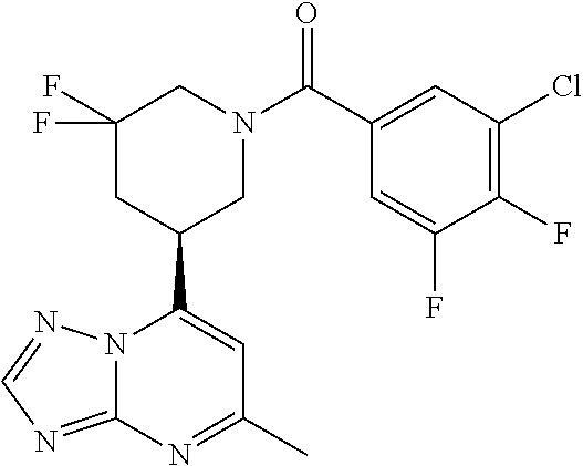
N12C(=NC=N1)N=C(C)C=C2C1CN(C(=O)C2=CC(Cl)=C(F)C(F)=C2)CC(F)(F)C1
